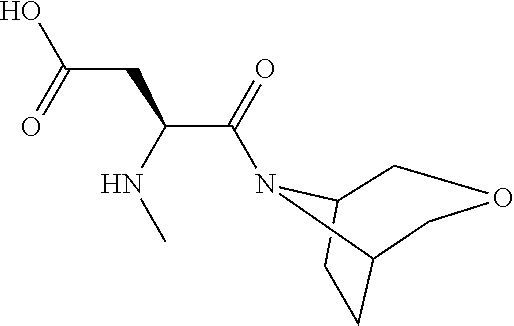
C(C(CC(O)=O)NC)(=O)N1C2CCC1COC2
